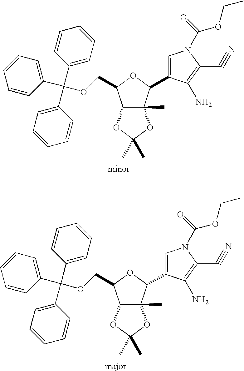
C1=CC(C(C2=CC=CC=C2)(C2=CC=CC=C2)OCC2C3C(C)(C(C4=CN(C(OCC)=O)C(C#N)=C4N)O2)OC(C)(C)O3)=CC=C1.C1=CC(C(C2=CC=CC=C2)(C2=CC=CC=C2)OCC2C3C(C)(C(C4=CN(C(OCC)=O)C(C#N)=C4N)O2)OC(C)(C)O3)=CC=C1
